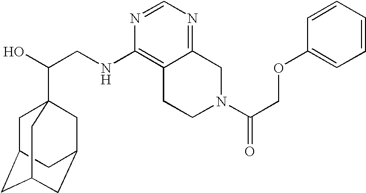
C(CNC1=C2C(=NC=N1)CN(C(=O)COC1=CC=CC=C1)CC2)(O)C12CC3CC(CC(C1)C3)C2
